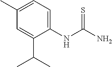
C1(C)=CC=C(NC(N)=S)C(C(C)C)=C1
